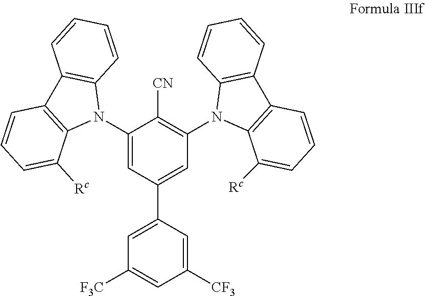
C1(N2C3=C(C4=C2C([Rc])=CC=C4)C=CC=C3)=CC(C2=CC([F3C])=CC([CF3])=C2)=CC(N2C3=C(C4=C2C=CC=C4)C=CC=C3[Rc])=C1[CN]
